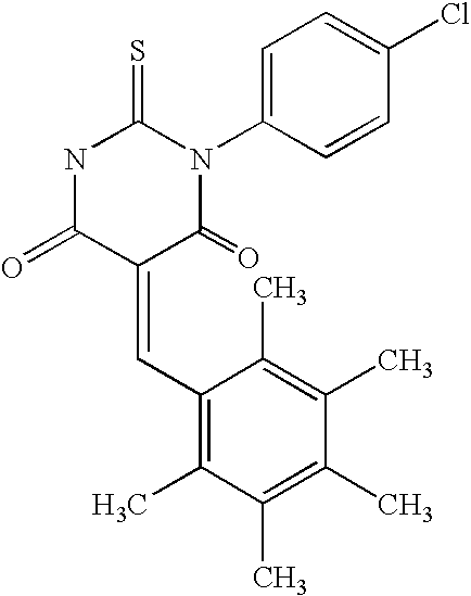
S=C1NC(=O)C(=CC2=C(C)C(C)=C(C)C(C)=C2C)C(=O)N1C1=CC=C(Cl)C=C1
